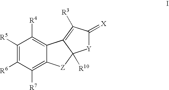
C1([R5])=C([R6])C([R7])=C2C(=C1[R4])C1=C([R3])C(=[X])[Y]C1([R10])[Z]2
